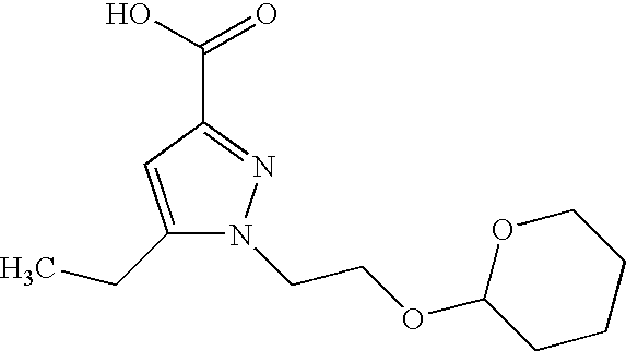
C1(CC)=CC(C(O)=O)=NN1CCOC1CCCCO1
